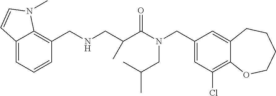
C1(CN(CC(C)C)C(=O)C(C)CNCC2=C3C(=CC=C2)C=CN3C)=CC(Cl)=C2C(=C1)CCCCO2
